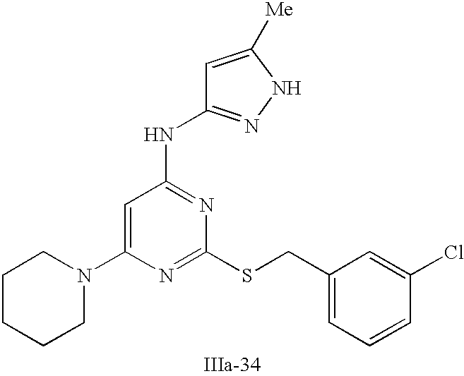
C1=C(N2CCCCC2)N=C(SCC2=CC=CC(Cl)=C2)N=C1NC1=NNC([Me])=C1
